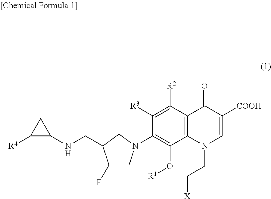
C12=C(C([R2])=C([R3])C(N3CC(F)C(CNC4CC4[R4])C3)=C1O[R1])C(=O)C([COOH])=CN2CC[X]
